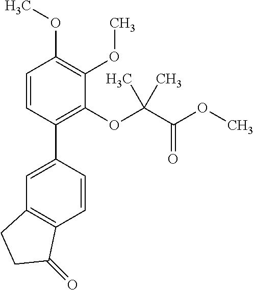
C1=C(C2=C(OC(C(OC)=O)(C)C)C(OC)=C(OC)C=C2)C=CC2=C1CCC2=O
